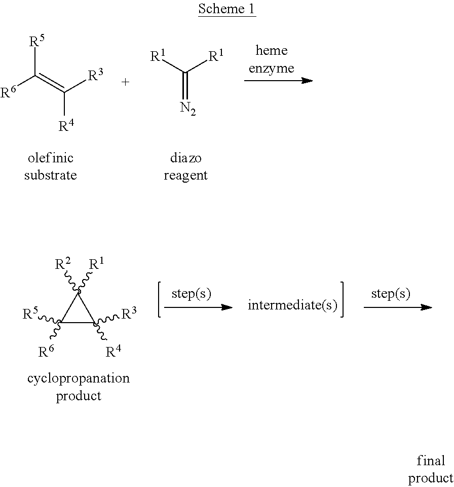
[R6]C(=C([R3])[R4])[R5].[R1]C([R1])=[N2].C1([R5])([R6])C([R4])([R3])C1([R2])[R1]
